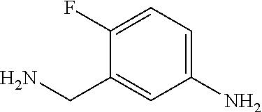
NCC1=CC(N)=CC=C1F
